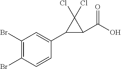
C1(Br)=C(Br)C=C(C2C(C(O)=O)C2(Cl)Cl)C=C1
